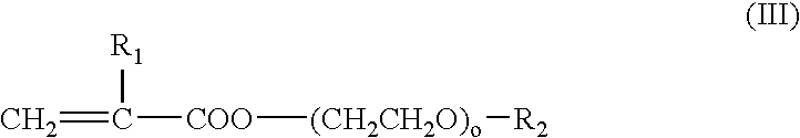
C=C([COO][(CH2CH2O)o][R2])[R1]
